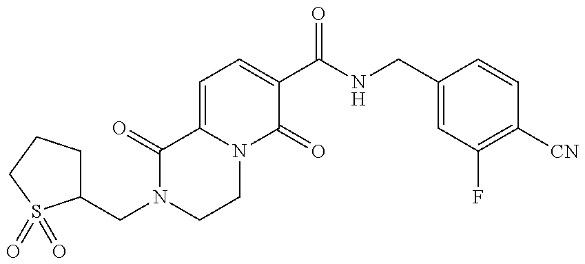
C1(CN2CCN3C(=CC=C(C(NCC4=CC(F)=C([CN])C=C4)=O)C3=O)C2=O)CCCS1(=O)=O
